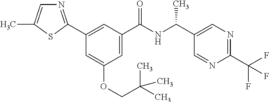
C1(C2=NC=C(C)S2)=CC(C(NC(C2=CN=C(C(F)(F)F)N=C2)C)=O)=CC(OCC(C)(C)C)=C1
